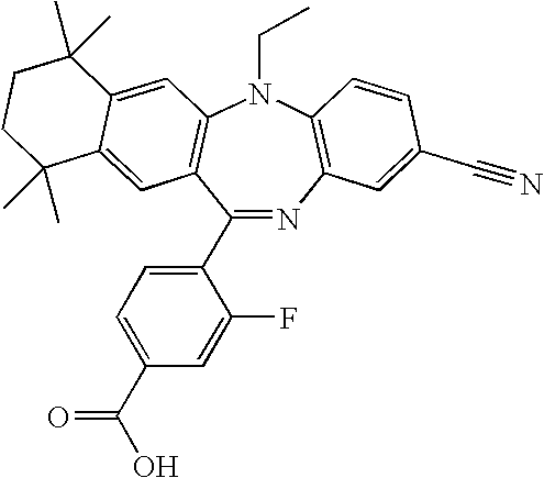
C1(C2=CC=C(C(O)=O)C=C2F)=NC2=C(N(CC)C3=C1C=C1C(=C3)C(C)(C)CCC1(C)C)C=CC(C#N)=C2
